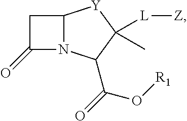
C1C(=O)N2C1[Y]C([L][Z])(C)C2C(=O)O[R1]
